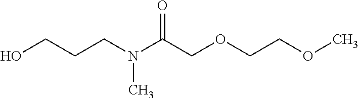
C(CCN(C(COCCOC)=O)C)O
